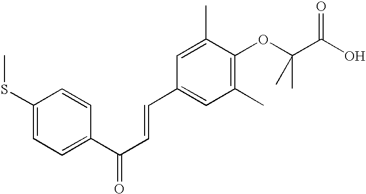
C1(SC)=CC=C(C(C=CC2=CC(C)=C(OC(C)(C)C(O)=O)C(C)=C2)=O)C=C1
